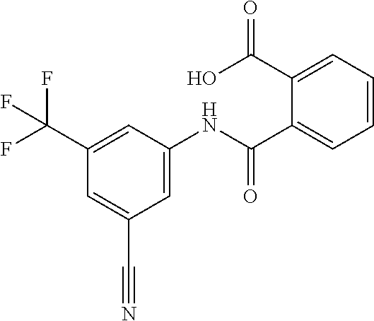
C1(NC(C2=CC=CC=C2C(O)=O)=O)=CC(C#N)=CC(C(F)(F)F)=C1
